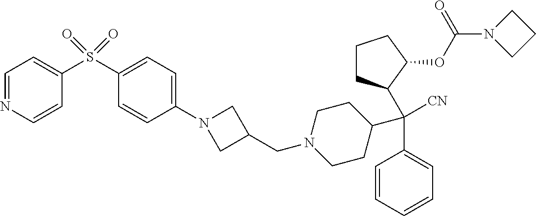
C1=CC=CC=C1C(C1CCCC1OC(N1CCC1)=O)(C1CCN(CC2CN(C3=CC=C(S(C4=CC=NC=C4)(=O)=O)C=C3)C2)CC1)[CN]
